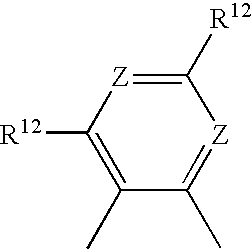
C1([R12])=[Z]C([R12])=C(C)C(C)=[Z]1
